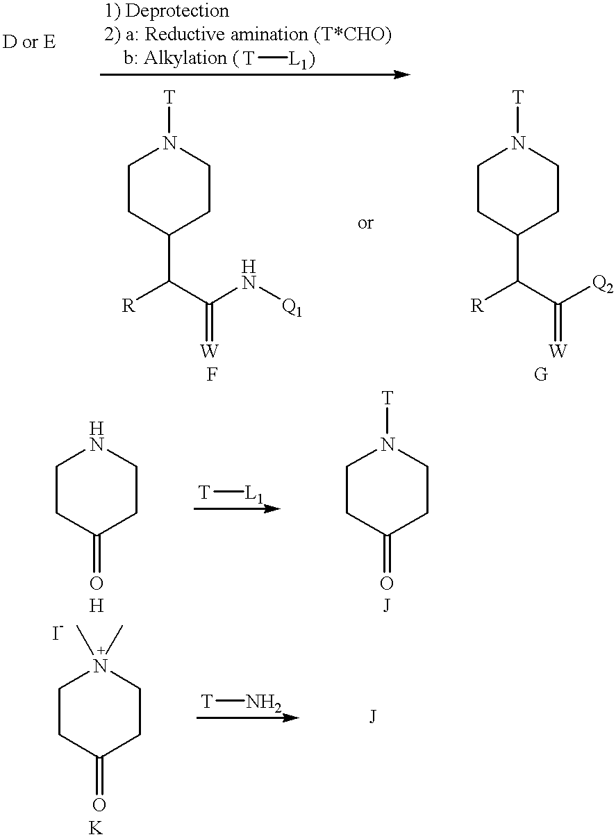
[T][L1)].C1CC(C([R])C(N[Q1])=[W])CCN1[T].C1CC(C([R])C([Q2])=[W])CCN1[T].C1CC(=O)CCN1.C1CC(=O)CCN1[T].[T][L1].C1CC(=O)CCN1(C)C.[T]N
